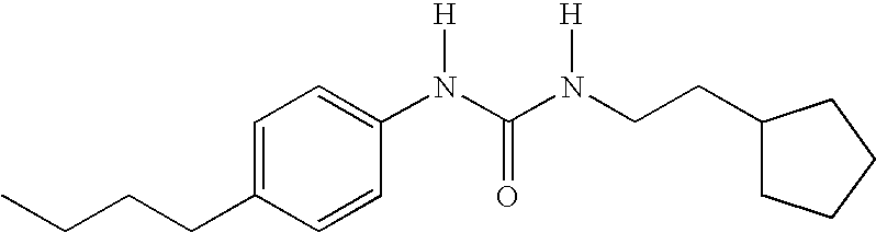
C1=C(CCCC)C=CC(N(C(N(CCC2CCCC2)[H])=O)[H])=C1
